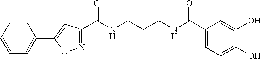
C1(C(NCCCNC(C2=NOC(C3=CC=CC=C3)=C2)=O)=O)=CC=C(O)C(O)=C1
